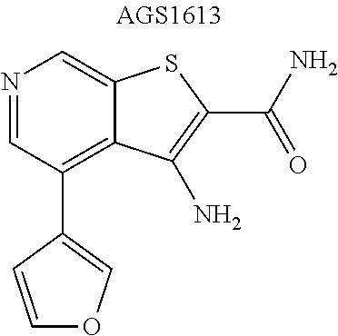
N1=CC(C2=COC=C2)=C2C(=C1)SC(C(N)=O)=C2N
